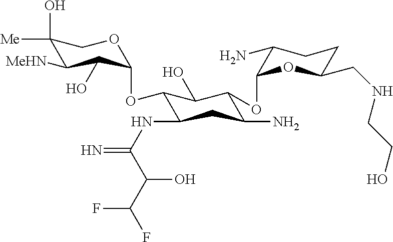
C1(O)([Me])C([MeHN])C(O)C(OC2C(NC(=N)C(C(F)F)O)CC(N)C(OC3C(N)CCC(CNCCO)O3)C2O)OC1
